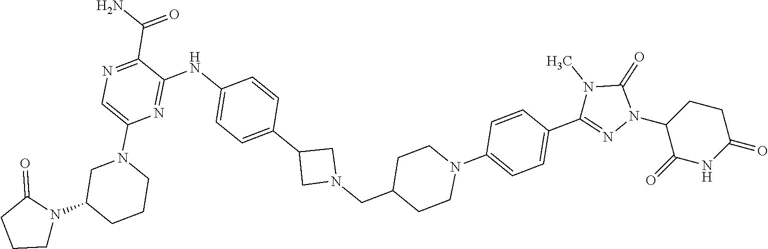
C1CC(N2C(=O)N(C)C(C3=CC=C(N4CCC(CN5CC(C6=CC=C(NC7=NC(N8CCCC(N9C(=O)CCC9)C8)=CN=C7C(N)=O)C=C6)C5)CC4)C=C3)=N2)C(=O)NC1=O
